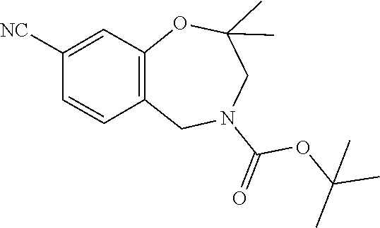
C1([NC])=CC2=C(C=C1)CN(C(=O)OC(C)(C)C)CC(C)(C)O2
